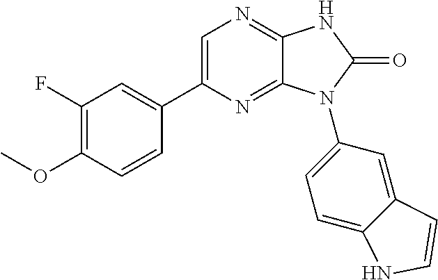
C1(F)=C(OC)C=CC(C2=CN=C3C(=N2)N(C2=CC=C4C(=C2)C=CN4)C(=O)N3)=C1
